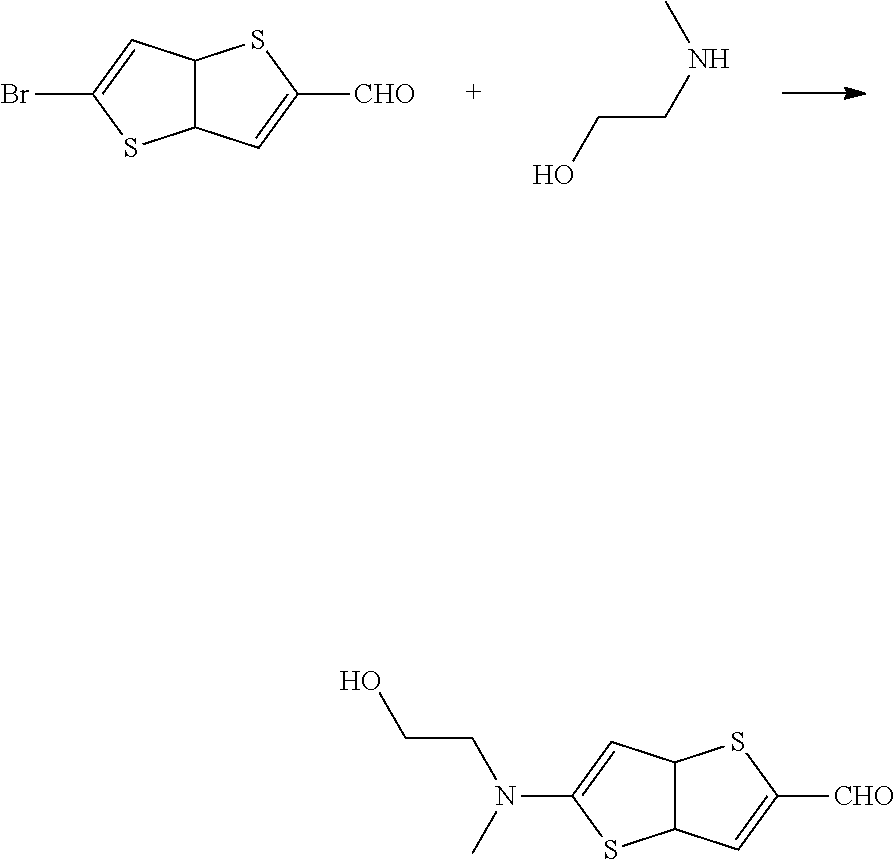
[CHO]C1=CC2C(S1)C=C(N(C)CCO)S2.C12C(SC([CHO])=C1)C=C(Br)S2.CNCCO
